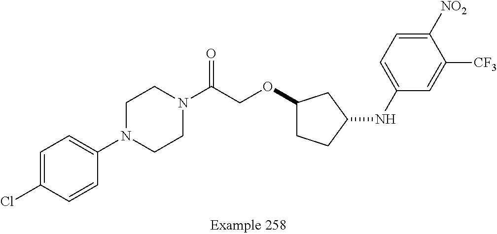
C1=C(Cl)C=CC(N2CCN(C(=O)COC3CCC(NC4=CC=C([NO2])C([CF3])=C4)C3)CC2)=C1
